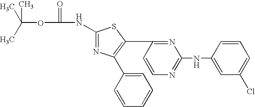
C(OC(=O)NC1=NC(C2=CC=CC=C2)=C(C2=NC(NC3=CC(Cl)=CC=C3)=NC=C2)S1)(C)(C)C
